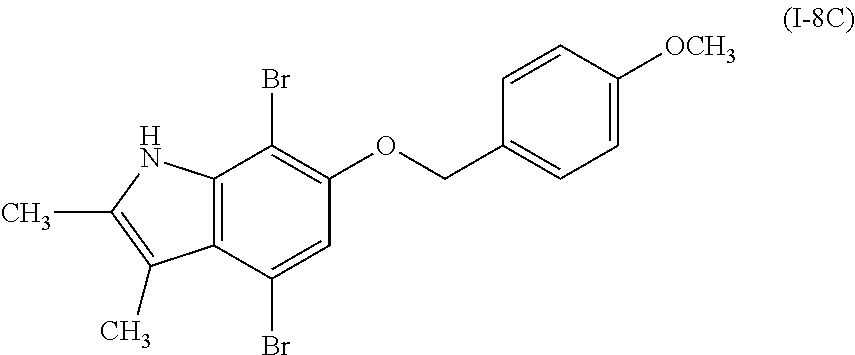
C1=C(Br)C2=C(C(Br)=C1OCC1=CC=C([OCH3])C=C1)NC(C)=C2C
